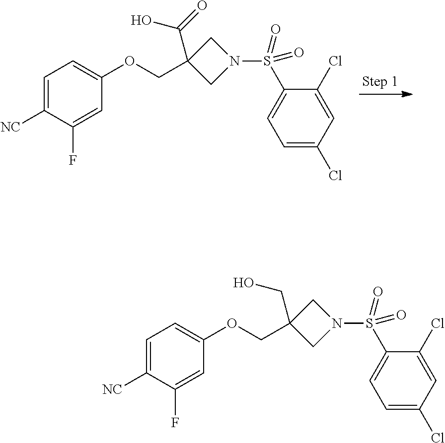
C1=C([NC])C(F)=CC(OCC2(C(=O)O)CN(S(C3=CC=C(Cl)C=C3Cl)(=O)=O)C2)=C1.C1=C([NC])C(F)=CC(OCC2(CO)CN(S(C3=CC=C(Cl)C=C3Cl)(=O)=O)C2)=C1
